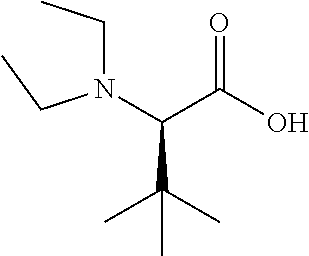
N(CC)(CC)C(C(O)=O)C(C)(C)C
